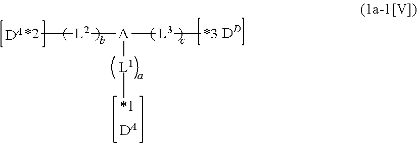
[*2][L2][A]([L3][*3])[L1][*1].[DA].[DD].[DA]
